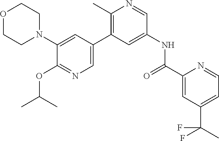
O1CCN(C2=CC(C3=C(C)N=CC(NC(C4=CC(C(C)(F)F)=CC=N4)=O)=C3)=CN=C2OC(C)C)CC1
